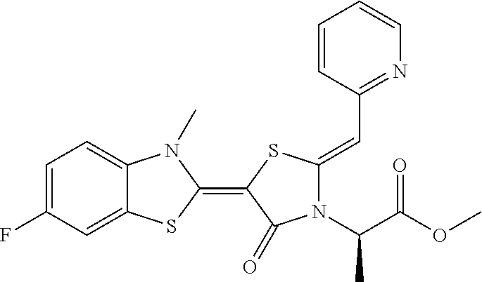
C1=C(F)C=C2C(=C1)N(C)C(=C1SC(=CC3=NC=CC=C3)N(C(C(OC)=O)C)C1=O)S2
